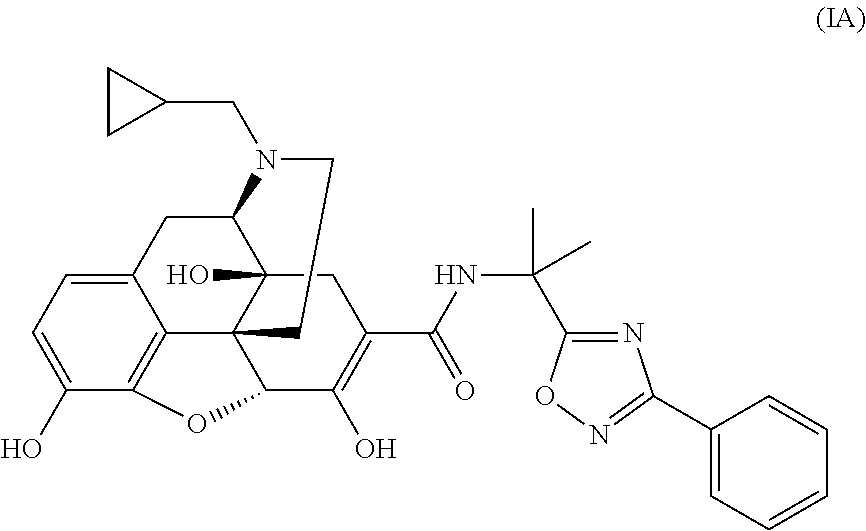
C12CC3=CC=C(O)C4=C3C3(C1(O)CC(C(NC(C)(C1=NC(C5=CC=CC=C5)=NO1)C)=O)=C(O)C3O4)CCN2CC1CC1
